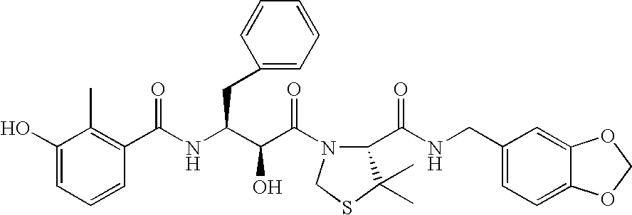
C1(O)=CC=CC(C(NC(C(C(=O)N2C(C(NCC3=CC=C4C(=C3)OCO4)=O)C(C)(C)SC2)O)CC2=CC=CC=C2)=O)=C1C
